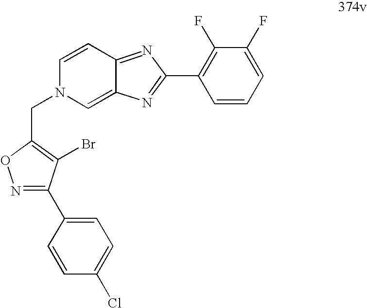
C1=CC2=NC(C3=C(F)C(F)=CC=C3)=NC2=CN1CC1=C(Br)C(C2=CC=C(Cl)C=C2)=NO1
